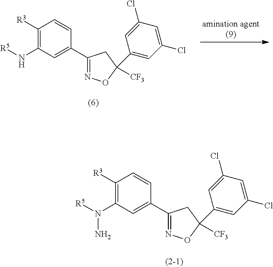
C1([R3])=C(N[R5])C=C(C2=NOC(C3=CC(Cl)=CC(Cl)=C3)([CF3])C2)C=C1.C1([R3])=C(N([R5])N)C=C(C2=NOC(C3=CC(Cl)=CC(Cl)=C3)([CF3])C2)C=C1
